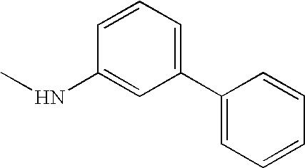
N(C1=CC(C2=CC=CC=C2)=CC=C1)C
